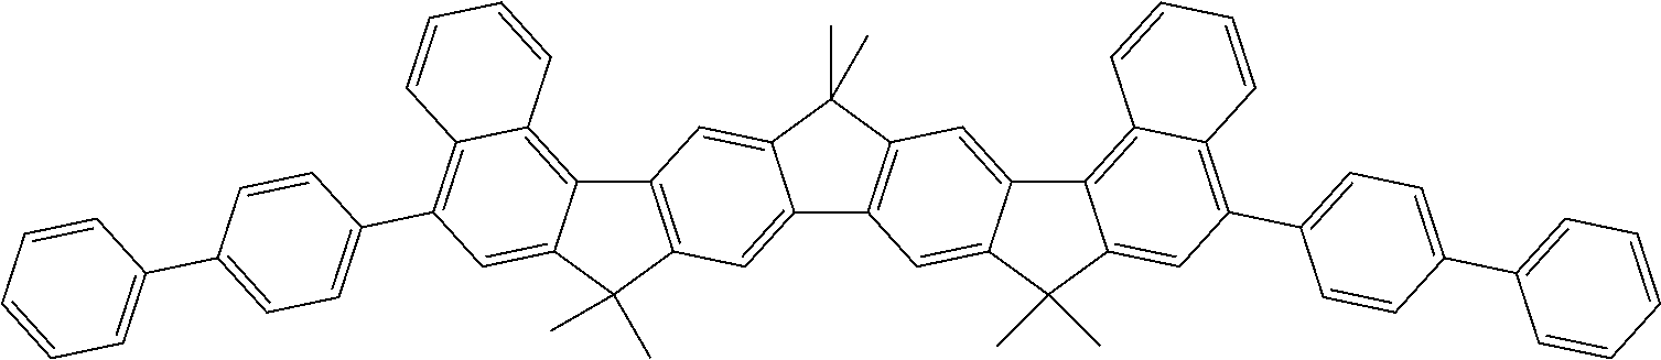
C12=C(C(C)(C)C3=CC(C4=CC=C(C5=CC=CC=C5)C=C4)=C4C(=C13)C=CC=C4)C=C1C(=C2)C(C)(C)C2=C1C=C1C(=C2)C2=C3C(=C(C4=CC=C(C5=CC=CC=C5)C=C4)C=C2C1(C)C)C=CC=C3
